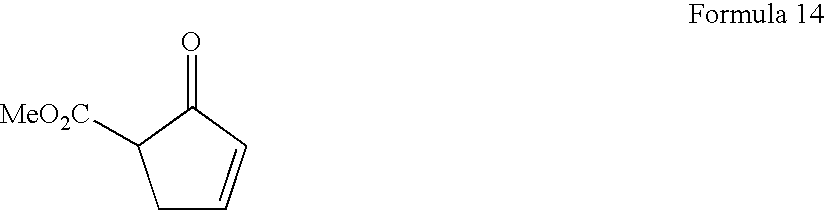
C1C=CC(=O)C1[MeO2C]
